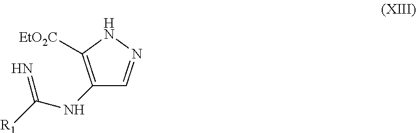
C1(NC([R1])=N)=C([EtO2C])NN=C1
